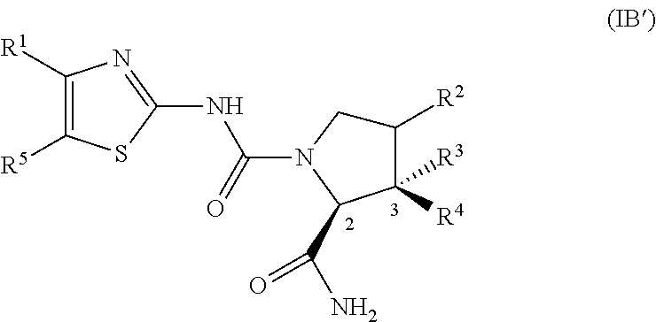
C1([R1])=C([R5])SC(NC(=O)N2C(C(N)=O)C([R4])([R3])C([R2])C2)=N1
